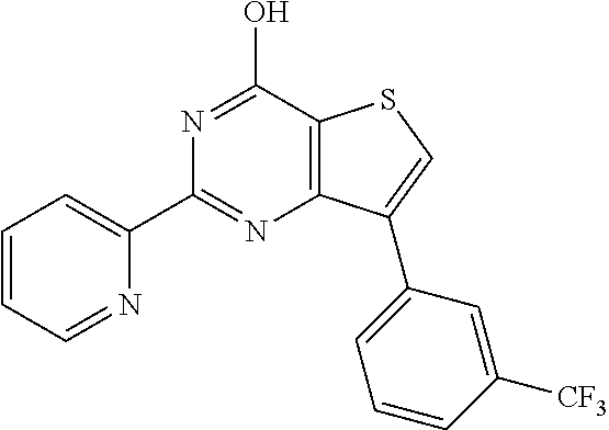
C12=C(C(O)=NC(C3=CC=CC=N3)=N1)SC=C2C1=CC=CC([CF3])=C1
